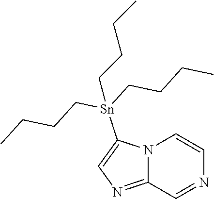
C12=NC=C([Sn](CCCC)(CCCC)CCCC)N1C=CN=C2
